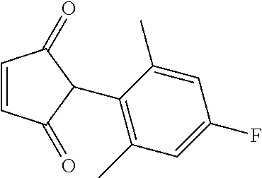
C1=CC(=O)C(C2=C(C)C=C(F)C=C2C)C1=O
